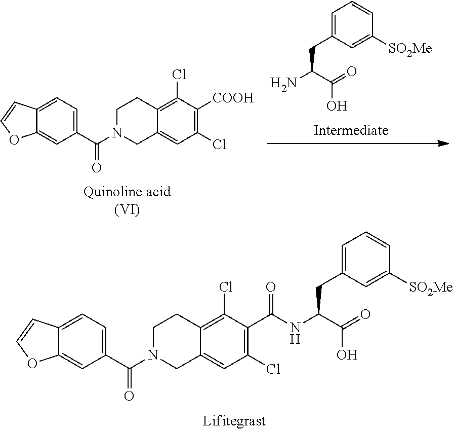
C12=CC=C(C(=O)N3CCC4=C(Cl)C(C(NC(C(=O)O)CC5=CC=CC([SO2Me])=C5)=O)=C(Cl)C=C4C3)C=C1OC=C2.C1=C(CC(N)C(=O)O)C=C([SO2Me])C=C1.C12=CC=C(C(=O)N3CCC4=C(Cl)C([COOH])=C(Cl)C=C4C3)C=C1OC=C2
